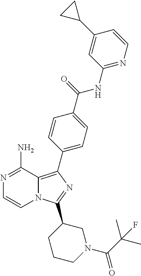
N1=C(N)C2=C(C3=CC=C(C(=O)NC4=NC=CC(C5CC5)=C4)C=C3)N=C(C3CCCN(C(=O)C(C)(C)F)C3)N2C=C1
